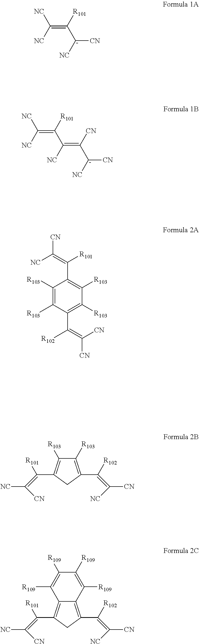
C(=C([R101])[C-]([CN])[NC])([NC])[NC].C(=C([R101])C(=C([CN])[C-]([CN])[NC])[NC])([NC])[NC].C1([R103])=C([R103])C(C(=C([CN])[CN])[R102])=C([R103])C([R103])=C1C(=C([NC])[CN])[R101].C1([R103])=C(C([R102])=C([NC])[CN])CC(C([R101])=C([CN])[NC])=C1[R103].C12=C(C([R101])=C([CN])[NC])CC(C([R102])=C([NC])[CN])=C1C([R109])=C([R109])C([R109])=C2[R109]
